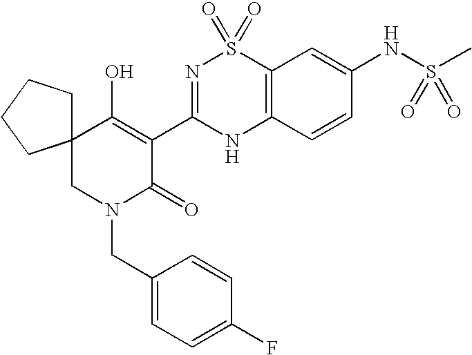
C12=C(C=CC(NS(C)(=O)=O)=C1)NC(C1=C(O)C3(CN(CC4=CC=C(F)C=C4)C1=O)CCCC3)=NS2(=O)=O
